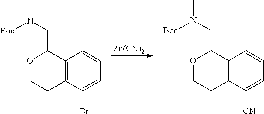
C12=C(C(Br)=CC=C1)CCOC2CN([Boc])C.[Zn(CN)2].C12=C(CCOC1CN([Boc])C)C([CN])=CC=C2
